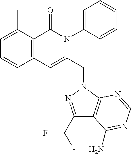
C1=C(C)C2=C(C=C1)C=C(CN1C3=C(C(C(F)F)=N1)C(N)=NC=N3)N(C1=CC=CC=C1)C2=O
